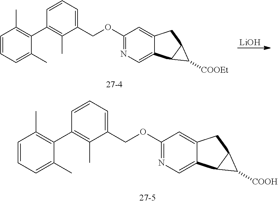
C1=CC=C(COC2=NC=C3C(=C2)CC2C3C2[COOH])C(C)=C1C1=C(C)C=CC=C1C.[LiOH].C1=CC=C(COC2=NC=C3C(=C2)CC2C3C2[COOEt])C(C)=C1C1=C(C)C=CC=C1C
